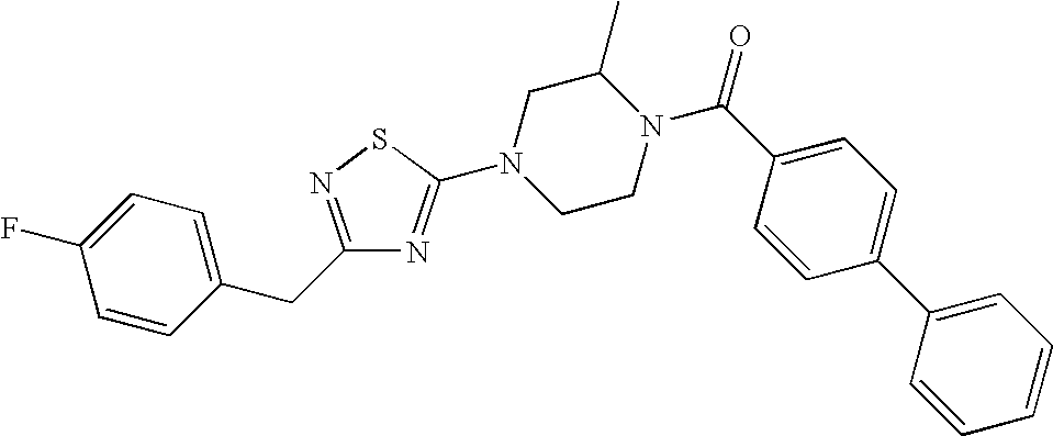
C1=CC(CC2=NSC(N3CCN(C(C4=CC=C(C5=CC=CC=C5)C=C4)=O)C(C)C3)=N2)=CC=C1F
